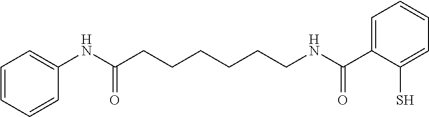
C1=CC=CC=C1NC(CCCCCCNC(C1=CC=CC=C1S)=O)=O
